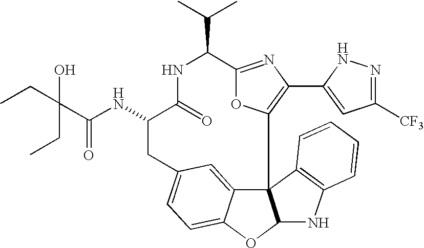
C123C4=CC(=CC=C4OC1NC1=C2C=CC=C1)CC(NC(=O)C(CC)(CC)O)C(=O)NC(C(C)C)C1=NC(C2=CC([CF3])=NN2)=C3O1
